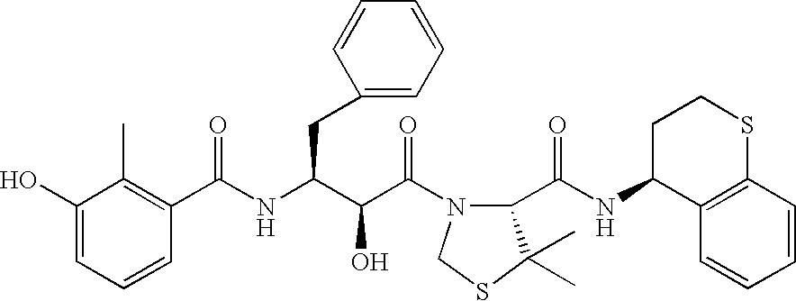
C1(O)=CC=CC(C(NC(C(C(=O)N2C(C(NC3C4=C(SCC3)C=CC=C4)=O)C(C)(C)SC2)O)CC2=CC=CC=C2)=O)=C1C
